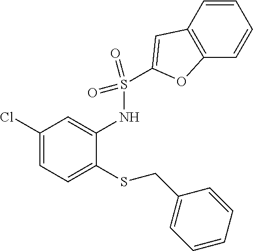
C1(Cl)=CC=C(SCC2=CC=CC=C2)C(NS(=O)(=O)C2=CC3=C(C=CC=C3)O2)=C1
